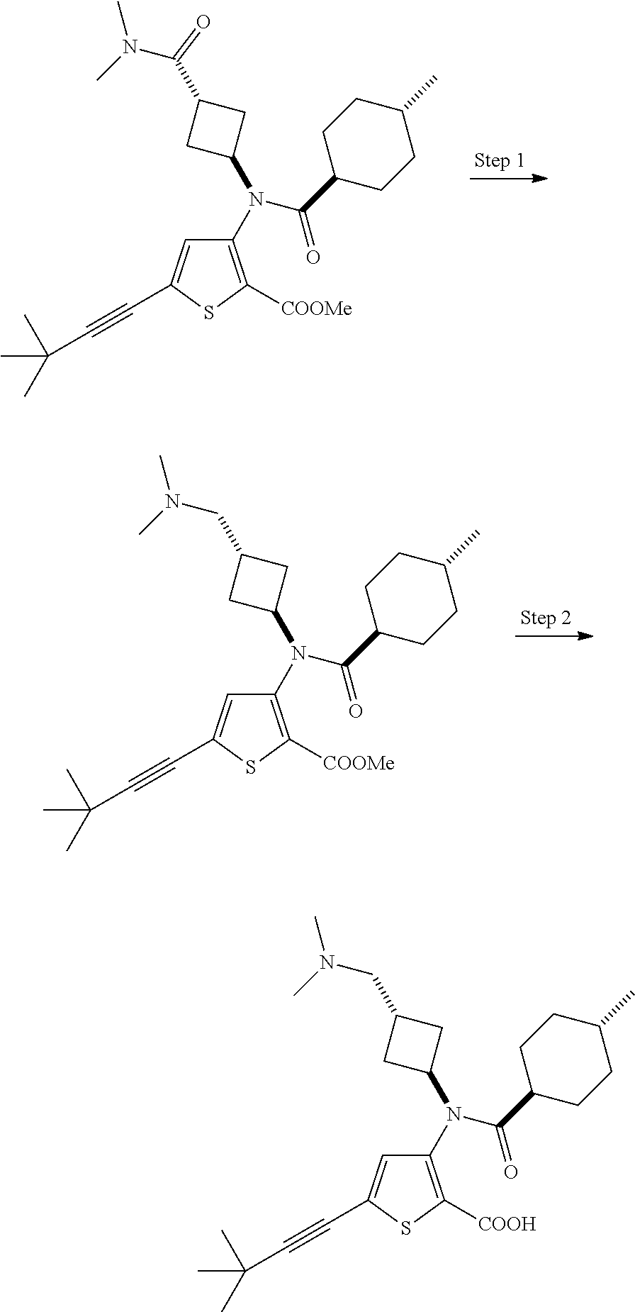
S1C([COOMe])=C(N(C2CC(C(N(C)C)=O)C2)C(C2CCC(C)CC2)=O)C=C1C#CC(C)(C)C.S1C([COOMe])=C(N(C2CC(CN(C)C)C2)C(C2CCC(C)CC2)=O)C=C1C#CC(C)(C)C.S1C([COOH])=C(N(C2CC(CN(C)C)C2)C(C2CCC(C)CC2)=O)C=C1C#CC(C)(C)C
